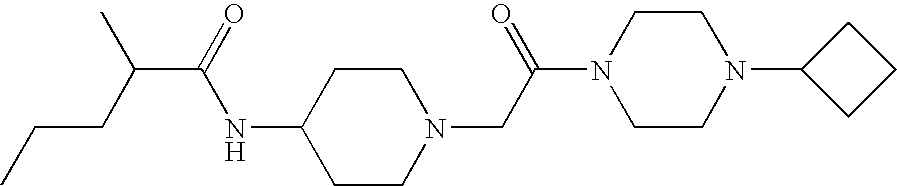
C(C(C(=O)NC1CCN(CC(N2CCN(C3CCC3)CC2)=O)CC1)C)CC
